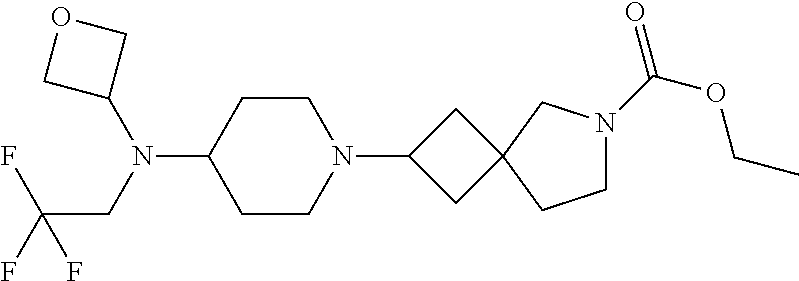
C1CC(N(CC(F)(F)F)C2COC2)CCN1C1CC2(C1)CN(C(=O)OCC)CC2
